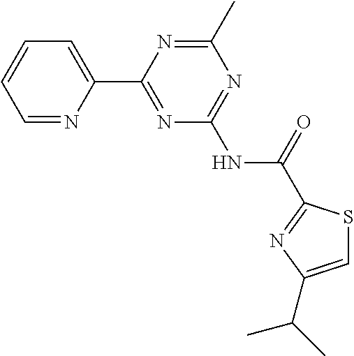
C1=NC(C2=NC(NC(=O)C3=NC(C(C)C)=CS3)=NC(C)=N2)=CC=C1
